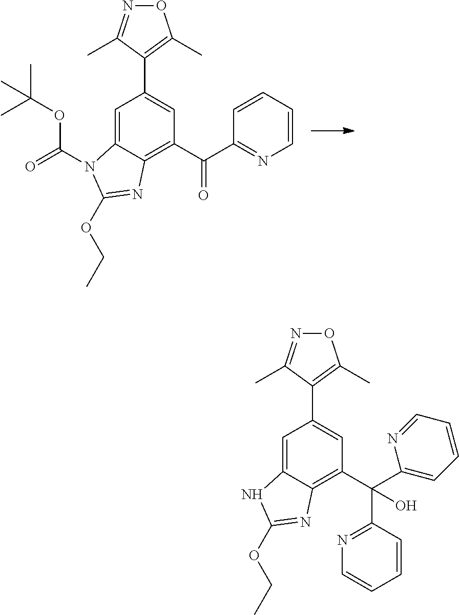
C1=C2C(=C(C(C3=NC=CC=C3)=O)C=C1C1=C(C)ON=C1C)N=C(OCC)N2C(=O)OC(C)(C)C.C1=C2C(=C(C(C3=CC=CC=N3)(C3=NC=CC=C3)O)C=C1C1=C(C)ON=C1C)N=C(OCC)N2
